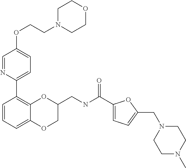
C1=NC(C2=C3C(=CC=C2)OCC(CNC(C2=CC=C(CN4CCN(C)CC4)O2)=O)O3)=CC=C1OCCN1CCOCC1
